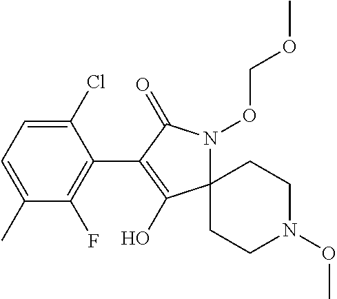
C12(N(OCOC)C(=O)C(C3=C(F)C(C)=CC=C3Cl)=C1O)CCN(OC)CC2
